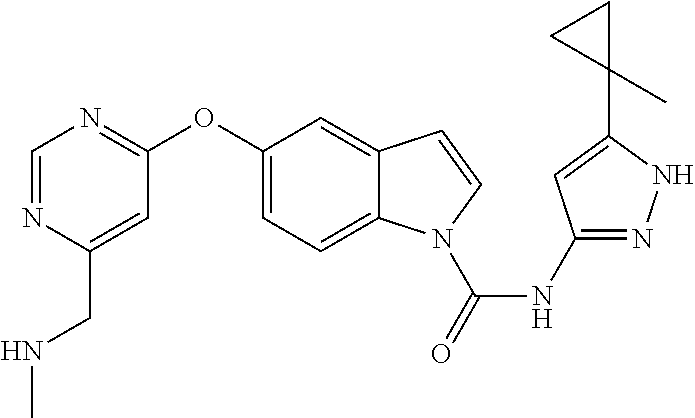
C1(OC2=NC=NC(CNC)=C2)=CC=C2C(=C1)C=CN2C(NC1=NNC(C2(C)CC2)=C1)=O
